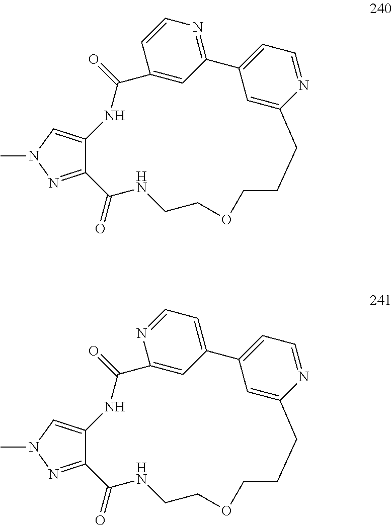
C12=NN(C)C=C1NC(=O)C1=CC(=NC=C1)C1=CC=NC(=C1)CCCOCCNC2=O.C12=NN(C)C=C1NC(=O)C1=CC(=CC=N1)C1=CC=NC(=C1)CCCOCCNC2=O
